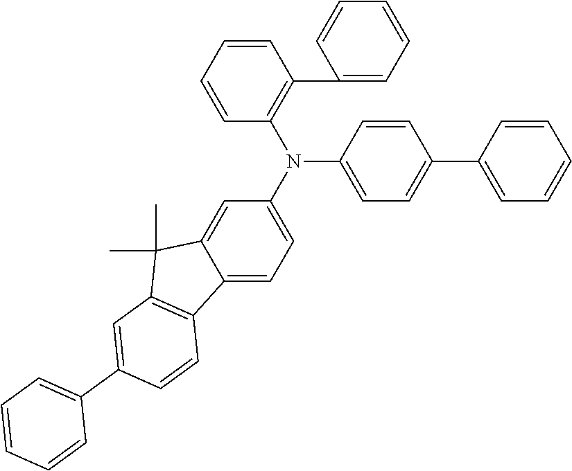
N(C1=CC=C(C2=CC=CC=C2)C=C1)(C1=CC=C2C(=C1)C(C)(C)C1=C2C=CC(C2=CC=CC=C2)=C1)C1=C(C2=CC=CC=C2)C=CC=C1
